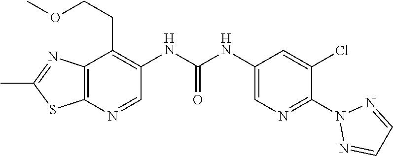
C12=C(N=CC(NC(NC3=CN=C(N4N=CC=N4)C(Cl)=C3)=O)=C1CCOC)SC(C)=N2
